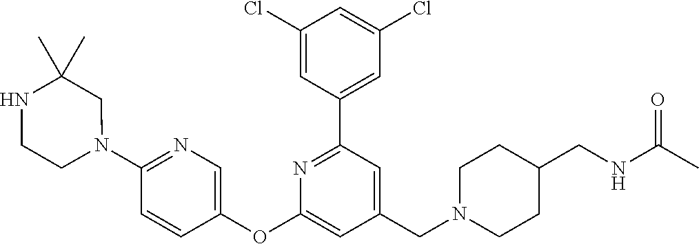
C1(Cl)=CC(C2=NC(OC3=CN=C(N4CC(C)(C)NCC4)C=C3)=CC(CN3CCC(CNC(C)=O)CC3)=C2)=CC(Cl)=C1
